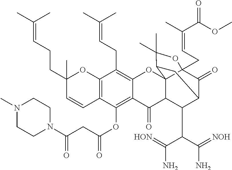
C12=C(C(OC(CC(N3CCN(C)CC3)=O)=O)=C3C(=C1CC=C(C)C)OC14C5(CC=C(C)C(OC)=O)C(=O)C(C(C(C(N)=[HON])C(N)=[NOH])C1C3=O)CC4C(C)(C)O5)C=CC(CCC=C(C)C)(C)O2
